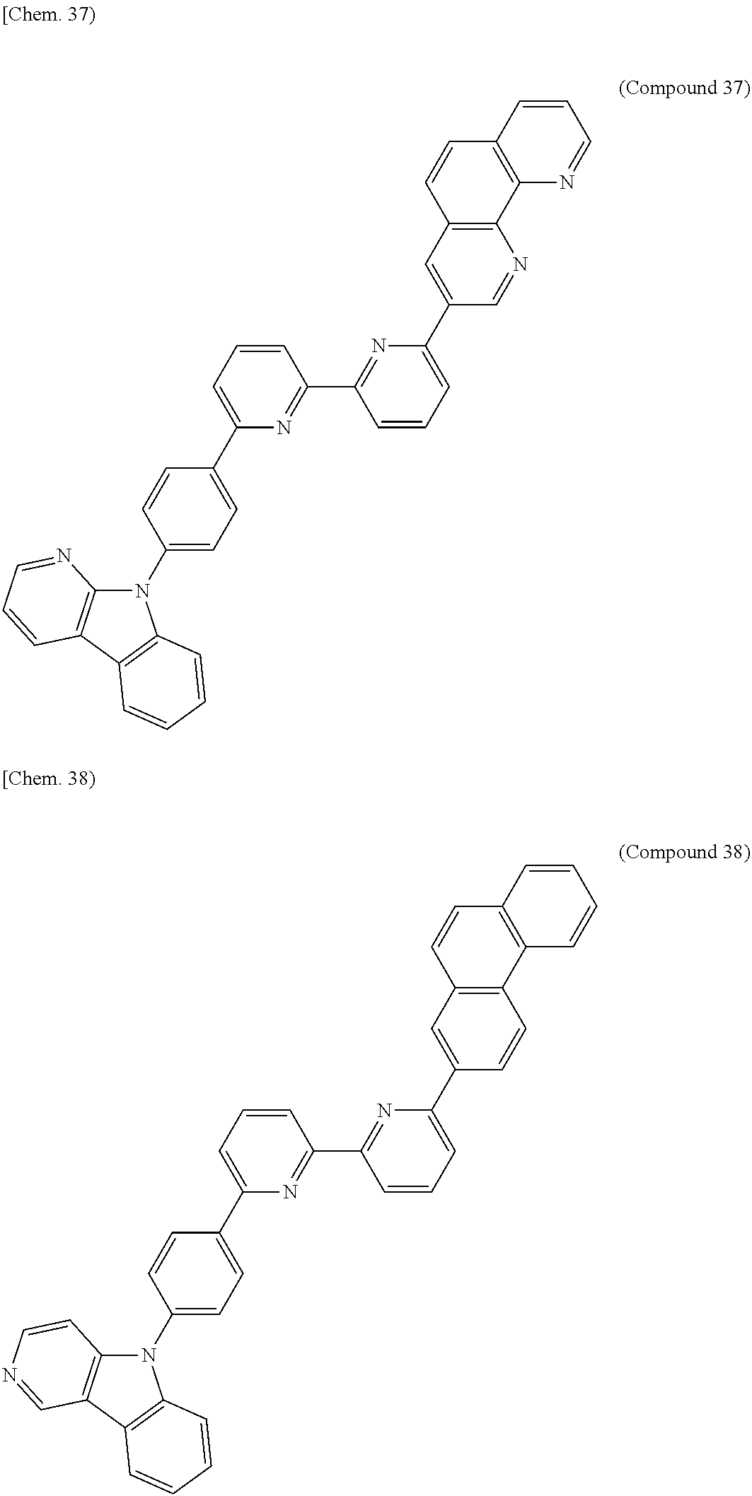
C1=CC(C2=CC=CC(C3=NC(C4=CC5=C(N=C4)C4=C(C=C5)C=CC=N4)=CC=C3)=N2)=CC=C1N1C2=C(C3=C1C=CC=C3)C=CC=N2.C1=CC(C2=CC=CC(C3=NC(C4=CC5=C(C=C4)C4=C(C=C5)C=CC=C4)=CC=C3)=N2)=CC=C1N1C2=C(C3=C1C=CC=C3)C=NC=C2
